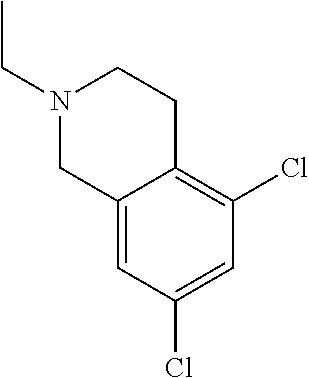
N1(CC)CC2=CC(Cl)=CC(Cl)=C2CC1
